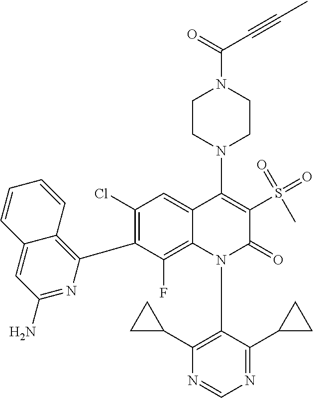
C1(Cl)=C(C2=C3C(=CC(N)=N2)C=CC=C3)C(F)=C2C(=C1)C(N1CCN(C(=O)C#CC)CC1)=C(S(C)(=O)=O)C(=O)N2C1=C(C2CC2)N=CN=C1C1CC1
